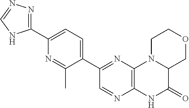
C1(C2=NC3=C(N=C2)NC(=O)C2N3CCOC2)=CC=C(C2=NN=CN2)N=C1C
